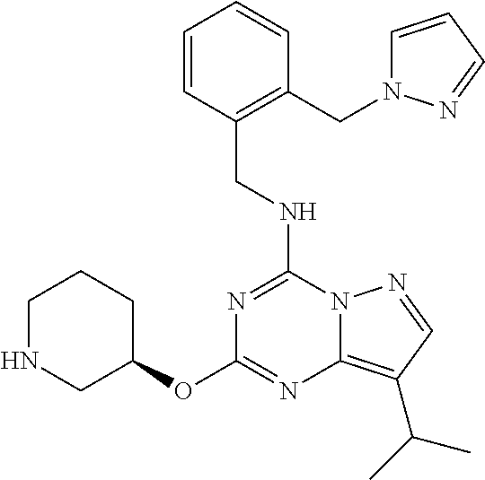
C(NC1=NC(OC2CCCNC2)=NC2=C(C(C)C)C=NN12)C1=C(CN2C=CC=N2)C=CC=C1
